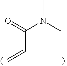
CN(C)C(C=C)=O
